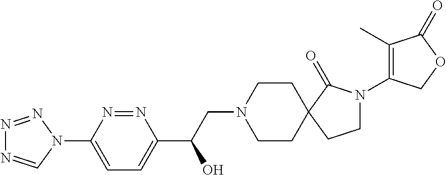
N1=NN(C2=CC=C(C(CN3CCC4(CC3)CCN(C3=C(C)C(=O)OC3)C4=O)O)N=N2)C=N1
